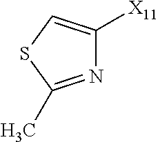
N1=C(C)SC=C1[X11]
